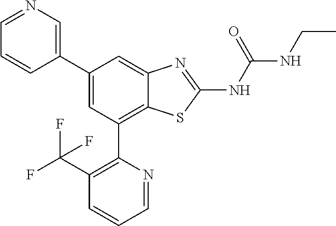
C1(C2=CN=CC=C2)=CC(C2=C(C(F)(F)F)C=CC=N2)=C2C(=C1)N=C(NC(=O)NCC)S2
